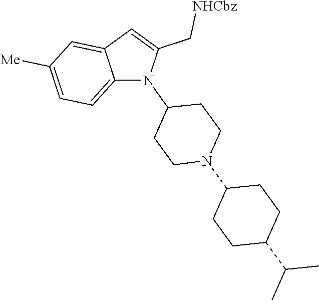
C12=CC=C([Me])C=C1C=C(C[NHCbz])N2C1CCN(C2CCC(C(C)C)CC2)CC1
